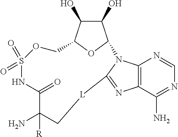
C12=C(C(N)=NC=N1)N=C1N2C2C(O)C(O)C(O2)COS(=O)(=O)NC(=O)C(N)([R])C[L]1
